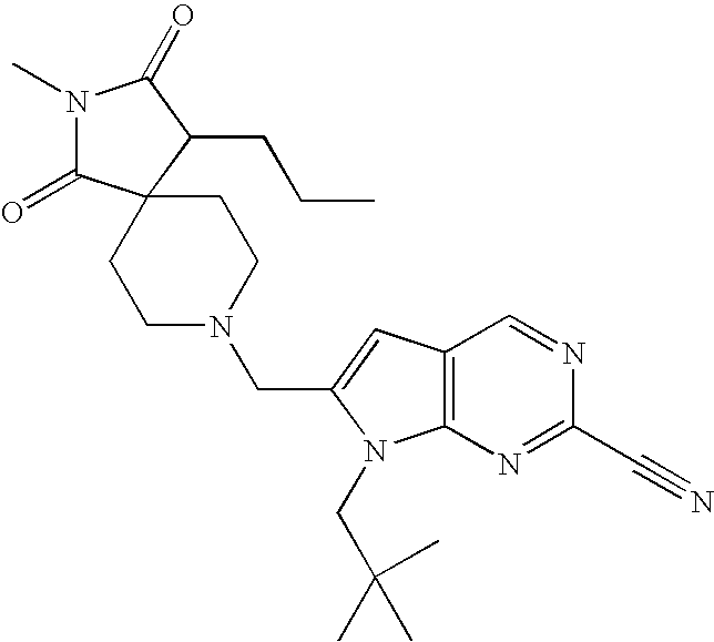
C12=C(N=C(C#N)N=C1)N(CC(C)(C)C)C(CN1CCC3(CC1)C(=O)N(C)C(=O)C3CCC)=C2
